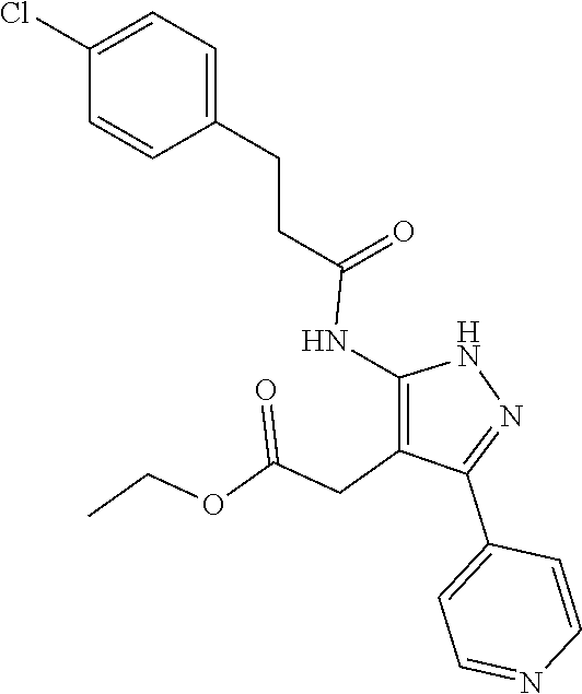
N1C(NC(CCC2=CC=C(Cl)C=C2)=O)=C(CC(OCC)=O)C(C2=CC=NC=C2)=N1
